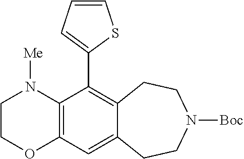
C12=C(C(C3=CC=CS3)=C3C(=C1)CCN([Boc])CC3)N([Me])CCO2
